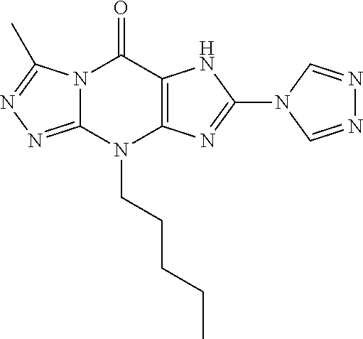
N1(C2=NC3=C(N2)C(=O)N2C(=NN=C2C)N3CCCCC)C=NN=C1
